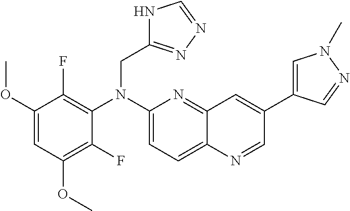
C1(OC)=CC(OC)=C(F)C(N(C2=CC=C3C(=N2)C=C(C2=CN(C)N=C2)C=N3)CC2=NN=CN2)=C1F
